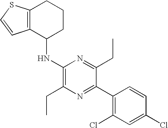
C12=C(CCCC1NC1=C(CC)N=C(C3=C(Cl)C=C(Cl)C=C3)C(CC)=N1)SC=C2
